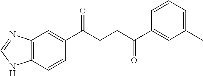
C1(C(CCC(C2=CC(C)=CC=C2)=O)=O)=CC2=C(C=C1)NC=N2
